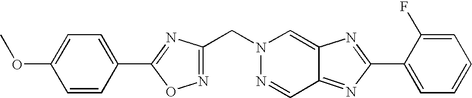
N1(CC2=NOC(C3=CC=C(OC)C=C3)=N2)N=CC2=NC(C3=CC=CC=C3F)=NC2=C1
